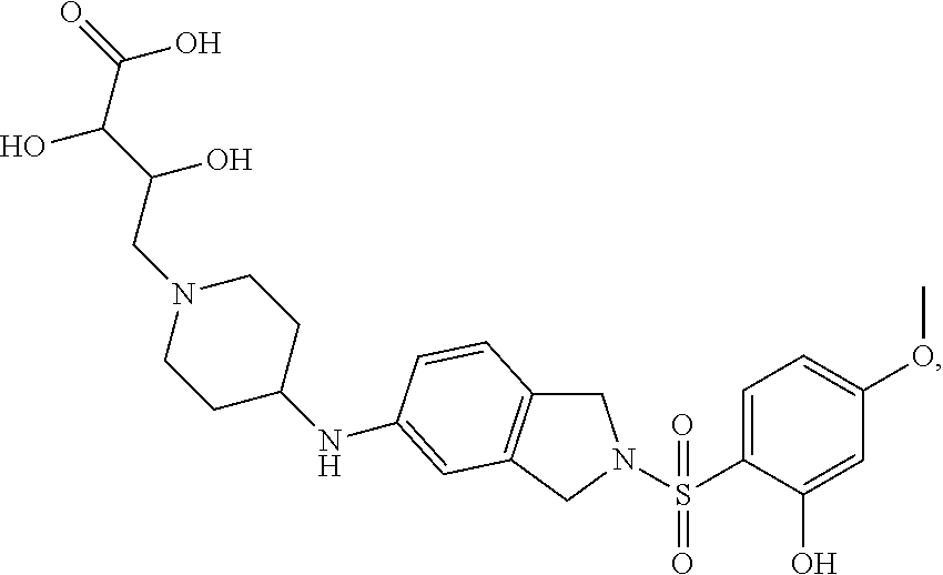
C1C2=C(CN1S(C1=CC=C(OC)C=C1O)(=O)=O)C=C(NC1CCN(CC(C(C(=O)O)O)O)CC1)C=C2
